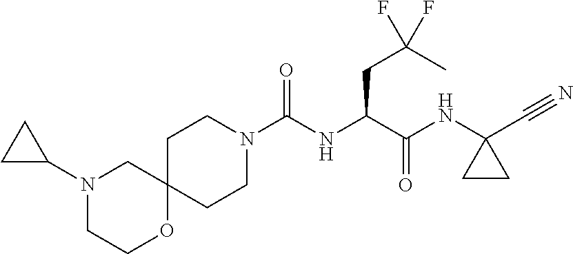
C(NC(C(NC1(C#N)CC1)=O)CC(F)(C)F)(N1CCC2(CC1)CN(C1CC1)CCO2)=O
